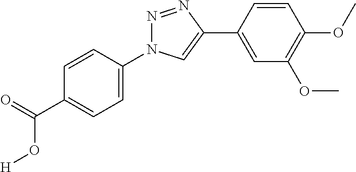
C1(C(=O)O[H])=CC=C(N2N=NC(C3=CC(OC)=C(OC)C=C3)=C2)C=C1
